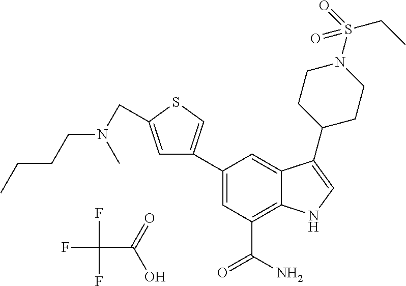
C1(C2=CSC(CN(CCCC)C)=C2)=CC(C(N)=O)=C2C(=C1)C(C1CCN(S(CC)(=O)=O)CC1)=CN2.FC(F)(C(=O)O)F
